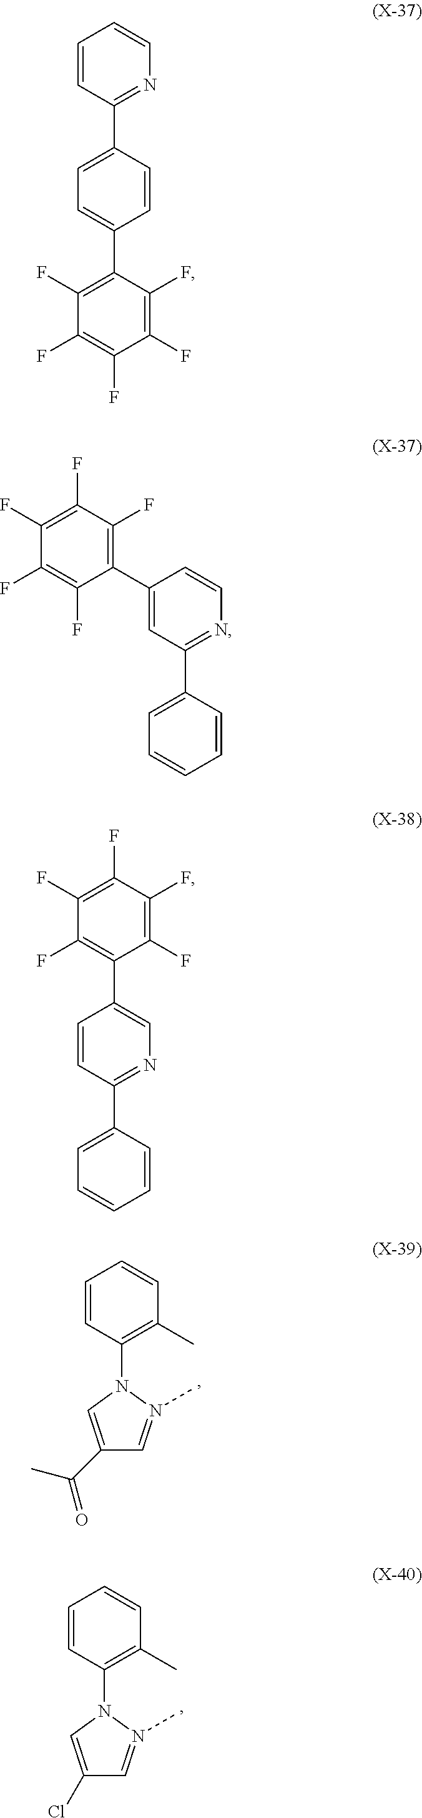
C1=CC(N2N(C)=CC(C(C)=O)=C2)=C(C)C=C1.C1=CC(N2N(C)=CC(Cl)=C2)=C(C)C=C1.C1(F)=C(F)C(F)=C(F)C(C2=CC=C(C3=NC=CC=C3)C=C2)=C1F.C1(F)=C(F)C(C2=CC(C3=CC=CC=C3)=NC=C2)=C(F)C(F)=C1F.C1(F)=C(C2=CN=C(C3=CC=CC=C3)C=C2)C(F)=C(F)C(F)=C1F
